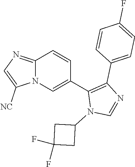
C12=NC=C([NC])N1C=C(C1=C(C3=CC=C(F)C=C3)N=CN1C1CC(F)(F)C1)C=C2
